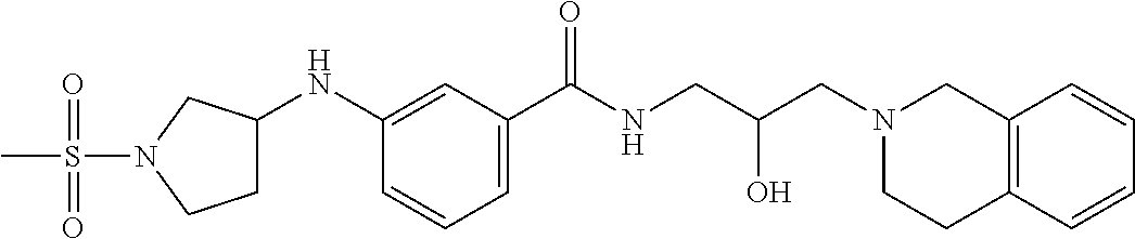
C1(NC2CCN(S(C)(=O)=O)C2)=CC(C(NCC(CN2CC3=C(CC2)C=CC=C3)O)=O)=CC=C1
